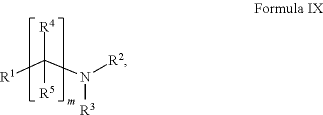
[R1]C(N([R2])[R3])([R4])[R5]
